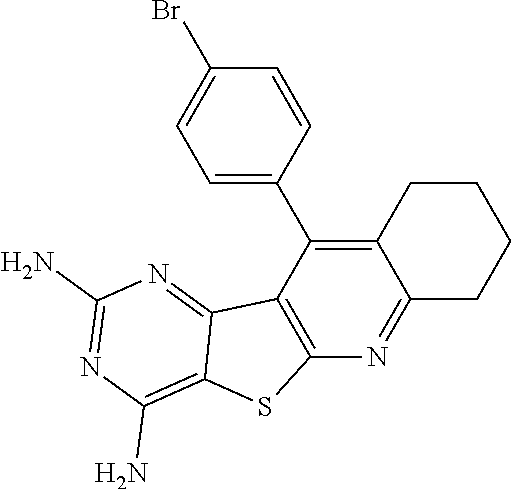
C12=C(C3=CC=C(Br)C=C3)C3=C(N=C1CCCC2)SC1=C(N)N=C(N)N=C31
